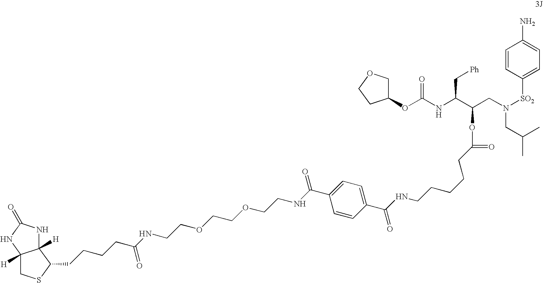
C1(OC(NC(C(CN([SO2]C2=CC=C(N)C=C2)CC(C)C)OC(CCCCCNC(C2=CC=C(C(NCCOCCOCCNC(CCCCC3C4([H])NC(=O)NC4([H])CS3)=O)=O)C=C2)=O)=O)C[Ph])=O)COCC1
